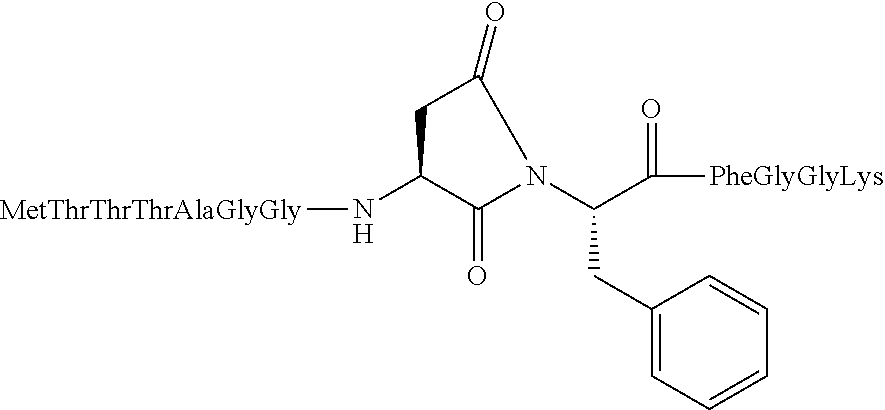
N(C1C(=O)N(C(C([PheGlyGlyLys])=O)CC2=CC=CC=C2)C(=O)C1)[MetThrThrThrAlaGlyGly]
